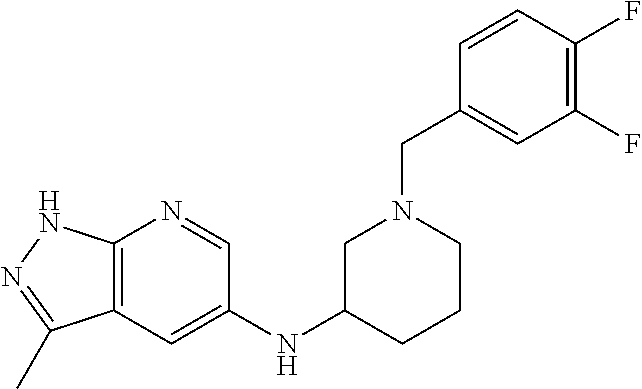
C1(NC2=CC3=C(N=C2)NN=C3C)CCCN(CC2=CC(F)=C(F)C=C2)C1
